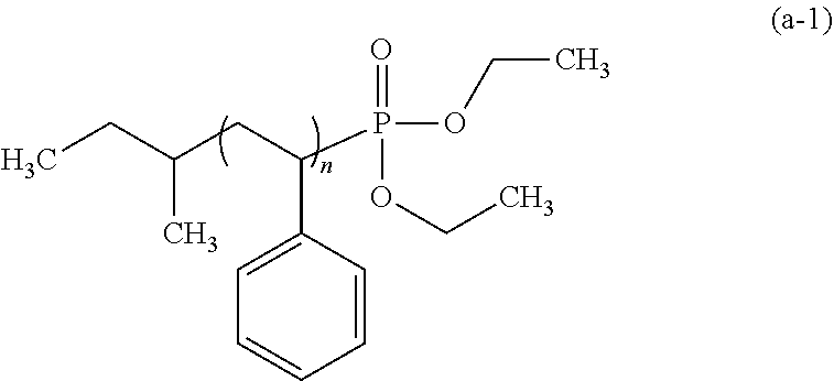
C1=CC(C(CC(CC)C)P(OCC)(=O)OCC)=CC=C1
